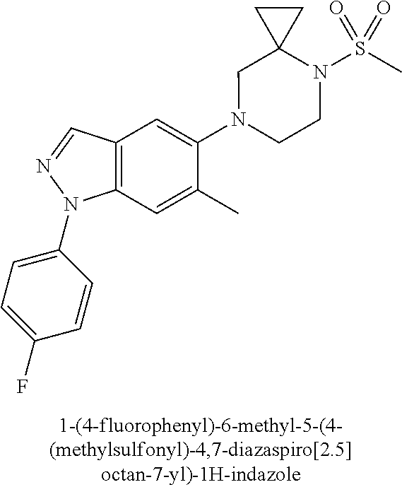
N1(C2=CC3=C(C=C2C)N(C2=CC=C(F)C=C2)N=C3)CCN(S(C)(=O)=O)C2(C1)CC2
